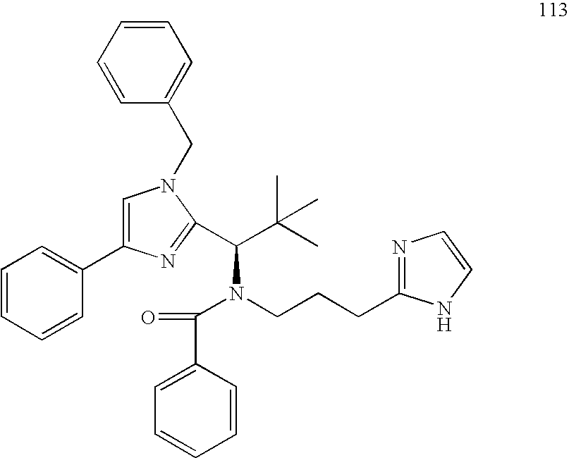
C1=CC=CC(C2=CN(CC3=CC=CC=C3)C(C(C(C)(C)C)N(C(C3=CC=CC=C3)=O)CCCC3=NC=CN3)=N2)=C1
